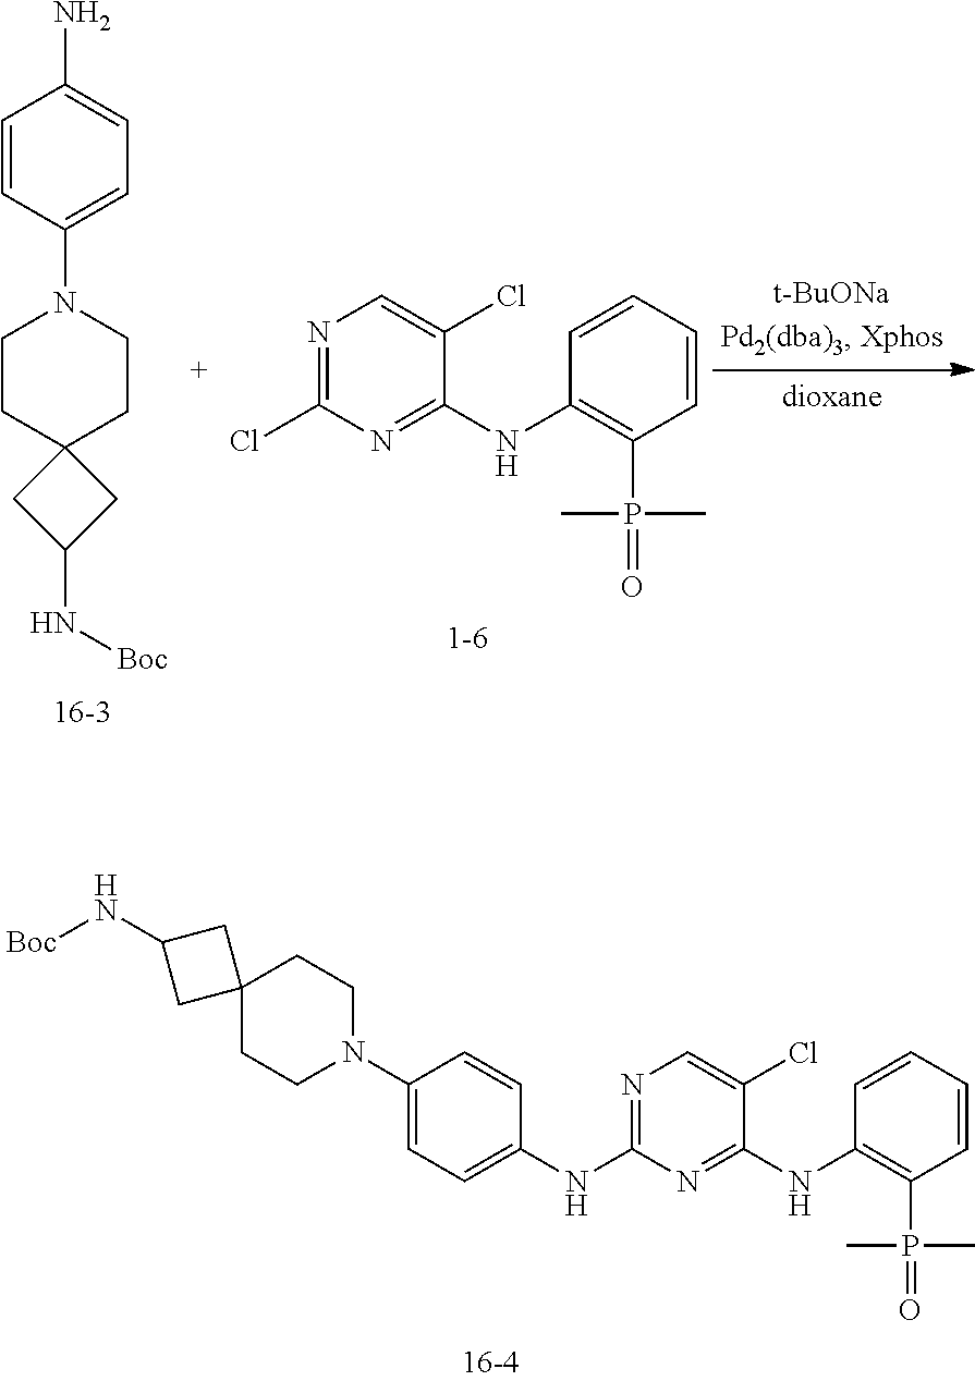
N1=C(NC2=CC=C(N3CCC4(CC3)CC(N[Boc])C4)C=C2)N=C(NC2=C(P(=O)(C)C)C=CC=C2)C(Cl)=C1.N1(C2=CC=C(N)C=C2)CCC2(CC1)CC(N[Boc])C2.N1=C(Cl)N=C(NC2=C(P(=O)(C)C)C=CC=C2)C(Cl)=C1
